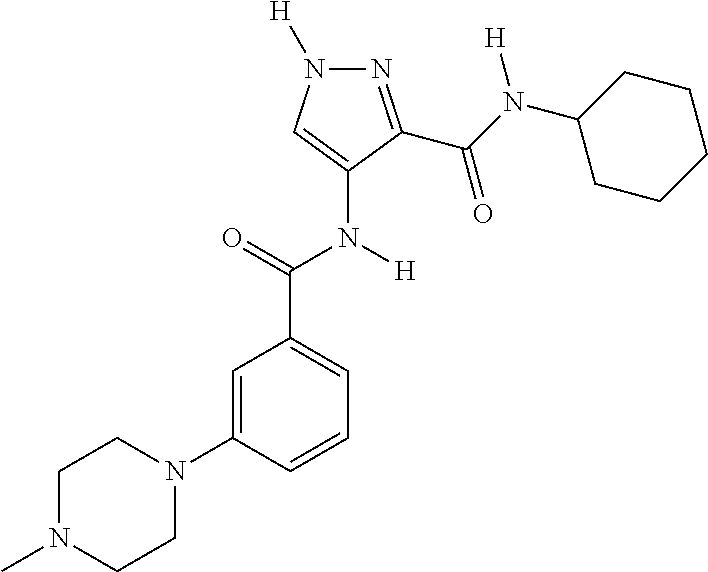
C1=C(N2CCN(C)CC2)C=CC=C1C(=O)N([H])C1=CN([H])N=C1C(N(C1CCCCC1)[H])=O
